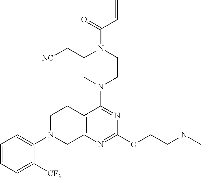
C1=CC=C([CF3])C(N2CC3=C(CC2)C(N2CC(C[NC])N(C(=O)C=C)CC2)=NC(OCCN(C)C)=N3)=C1
